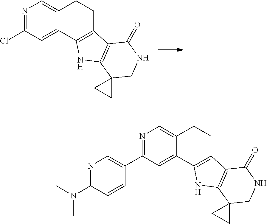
N1=C(Cl)C=C2C(=C1)CCC1=C2NC2=C1C(=O)NCC21CC1.N1=C(C2=CN=C(N(C)C)C=C2)C=C2C(=C1)CCC1=C2NC2=C1C(=O)NCC21CC1
